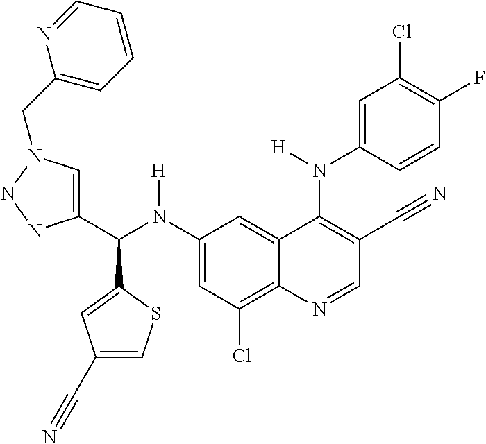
C1(N(C(C2=CN(CC3=CC=CC=N3)NN2)C2=CC(C#N)=CS2)[H])=CC(Cl)=C2C(=C1)C(N(C1=CC(Cl)=C(F)C=C1)[H])=C(C#N)C=N2
